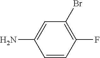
C1(F)=C(Br)C=C(N)C=C1
